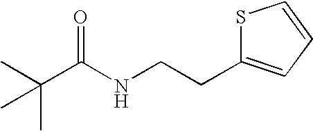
C(CNC(C(C)(C)C)=O)C1=CC=CS1
